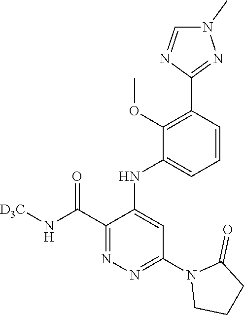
C1(C(N[D3C])=O)=NN=C(N2CCCC2=O)C=C1NC1=CC=CC(C2=NN(C)C=N2)=C1OC
